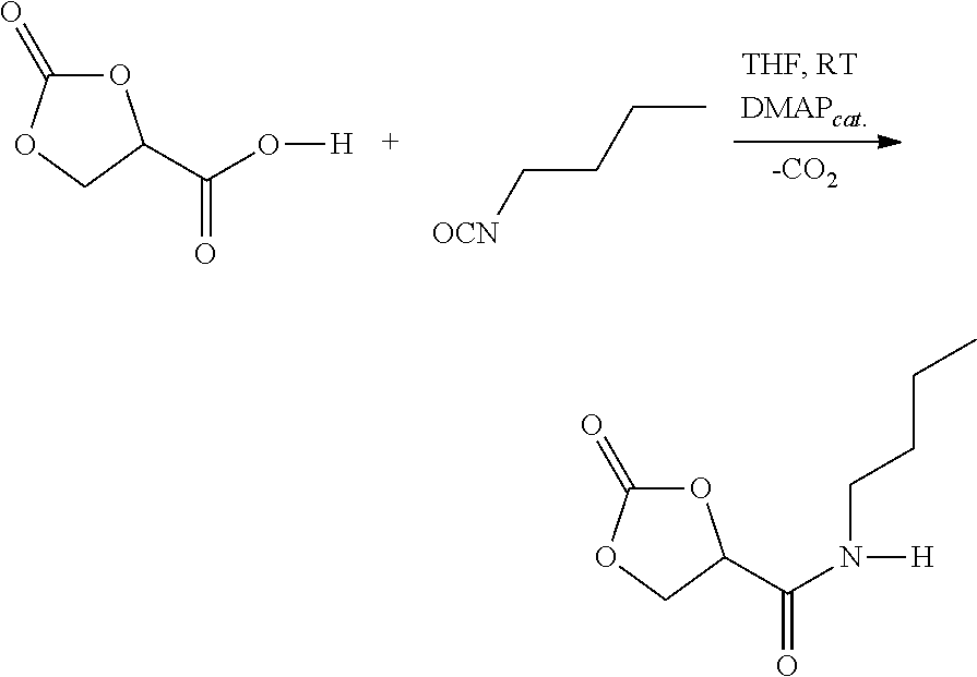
O1C(=O)OCC1C(O[H])=O.[OCN]CCCC.O1C(=O)OCC1C(N([H])CCCC)=O
